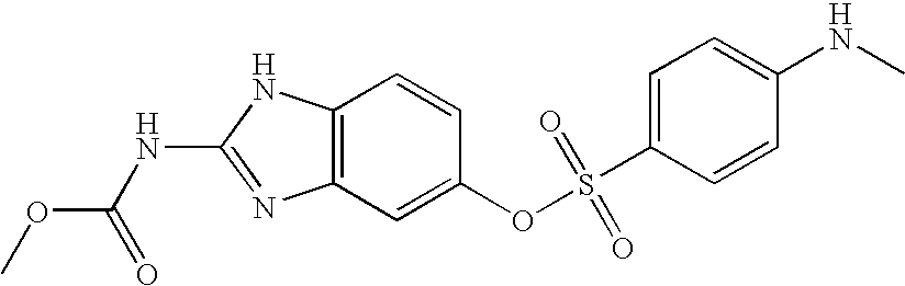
C12=C(C=C(OS(C3=CC=C(NC)C=C3)(=O)=O)C=C1)N=C(NC(OC)=O)N2
